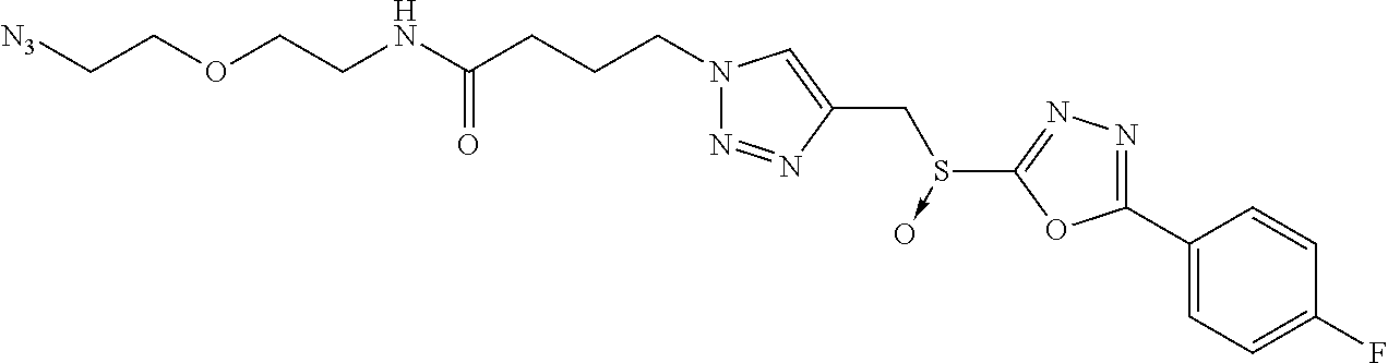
C1(C2=CC=C(F)C=C2)=NN=C(S(CC2=CN(CCCC(NCCOCC[N3])=O)N=N2)->O)O1
